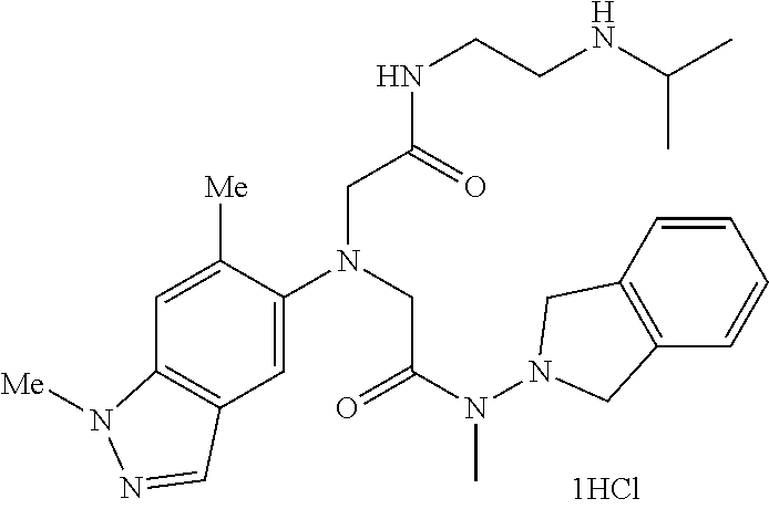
C12=C(C=C(N(CC(N(N3CC4=C(C3)C=CC=C4)C)=O)CC(NCCNC(C)C)=O)C([Me])=C1)C=NN2[Me]
